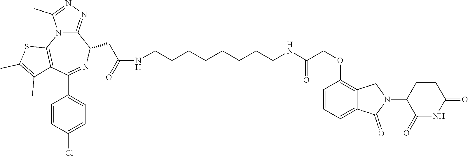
N(CCCCCCCCNC(COC1=C2C(=CC=C1)C(=O)N(C1C(=O)NC(=O)CC1)C2)=O)C(=O)CC1C2=NN=C(C)N2C2=C(C(C3=CC=C(Cl)C=C3)=N1)C(C)=C(C)S2
